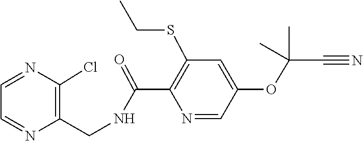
CC(OC1=CC(SCC)=C(C(=O)NCC2=C(Cl)N=CC=N2)N=C1)(C#N)C
